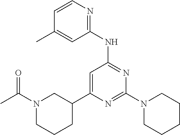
N1=C(N2CCCCC2)N=C(NC2=NC=CC(C)=C2)C=C1C1CCCN(C(C)=O)C1
